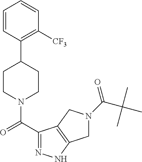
C1([CF3])=C(C2CCN(C(=O)C3=NNC4=C3CN(C(=O)C(C)(C)C)C4)CC2)C=CC=C1
